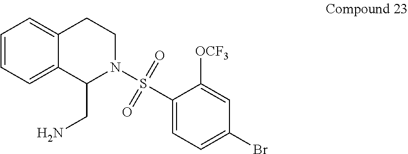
C1=CC=C2C(=C1)CCN(S(=O)(=O)C1=CC=C(Br)C=C1[OCF3])C2CN
